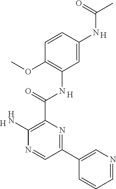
C1=C(NC(C)=O)C=CC(OC)=C1NC(C1=C(N)N=CC(C2=CN=CC=C2)=N1)=O.[H].[H].[H]
